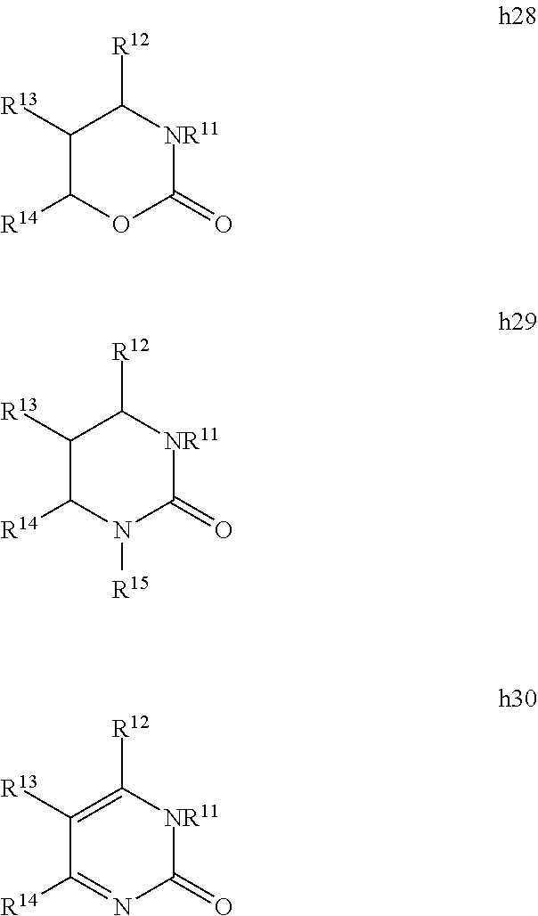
C1([R13])C([R14])OC(=O)[NR11]C1[R12].C1([R13])C([R14])N([R15])C(=O)[NR11]C1[R12].C1([R13])=C([R12])[NR11]C(=O)N=C1[R14]
